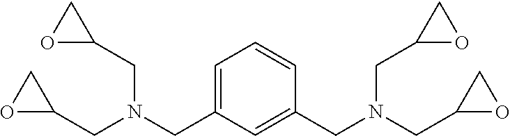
C1=C(CN(CC2CO2)CC2CO2)C=C(CN(CC2OC2)CC2OC2)C=C1
